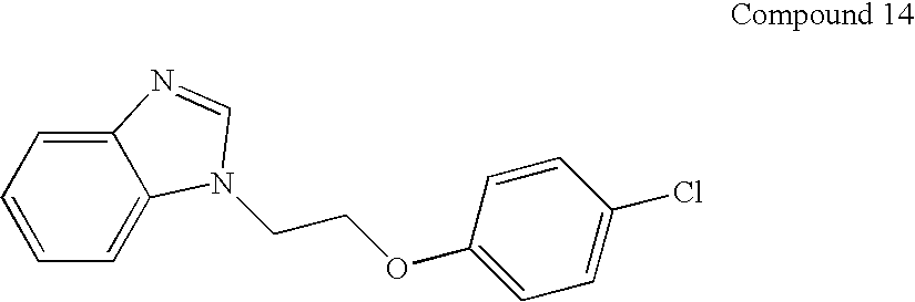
C12=CC=CC=C1N(CCOC1=CC=C(Cl)C=C1)C=N2
